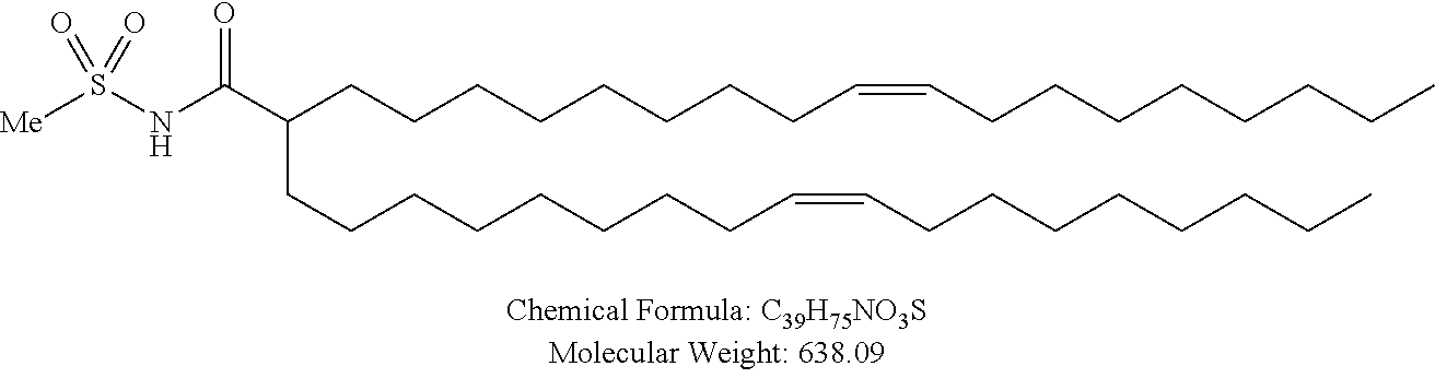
C(C(CCCCCCCCC=CCCCCCCCC)CCCCCCCCC=CCCCCCCCC)(=O)NS([Me])(=O)=O
